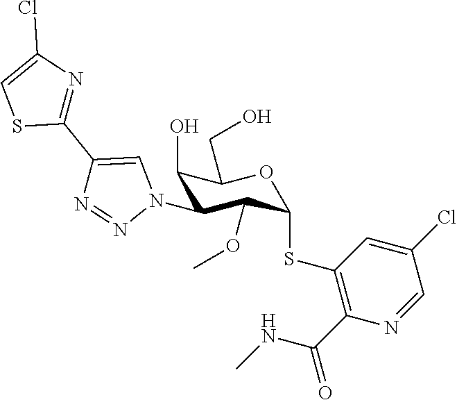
C1(O)C(N2C=C(C3=NC(Cl)=CS3)N=N2)C(OC)C(SC2=C(C(=O)NC)N=CC(Cl)=C2)OC1CO
